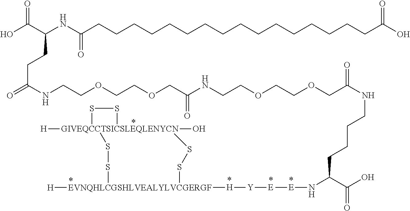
OC(C(NC(CCCCCCCCCCCCCCCCC(O)=O)=O)CCC(=O)NCCOCCOCC(NCCOCCOCC(NCCCCC(N[E][E][Y][H][EVNQHLCGSHLVEALYLVCGERGF]1([H])SS[GIVEQCCTSICSLEQLENYCN]2(O)([H])(SS1)SS2)C(O)=O)=O)=O)=O
